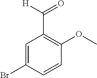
C1=C(Br)C=CC(OC)=C1C([H])=O
